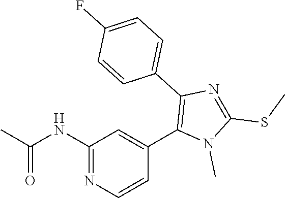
C1(NC(C)=O)=NC=CC(C2=C(C3=CC=C(F)C=C3)N=C(SC)N2C)=C1
